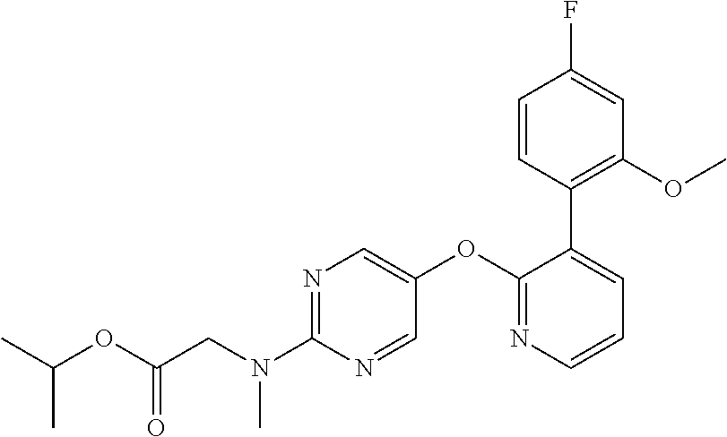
N1=C(N(CC(OC(C)C)=O)C)N=CC(OC2=NC=CC=C2C2=C(OC)C=C(F)C=C2)=C1
